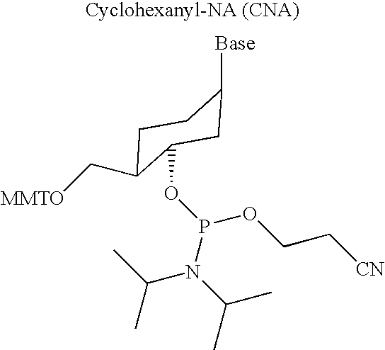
C1C(C[MMTO])C(OP(OCC[CN])N(C(C)C)C(C)C)CC([Base])C1
